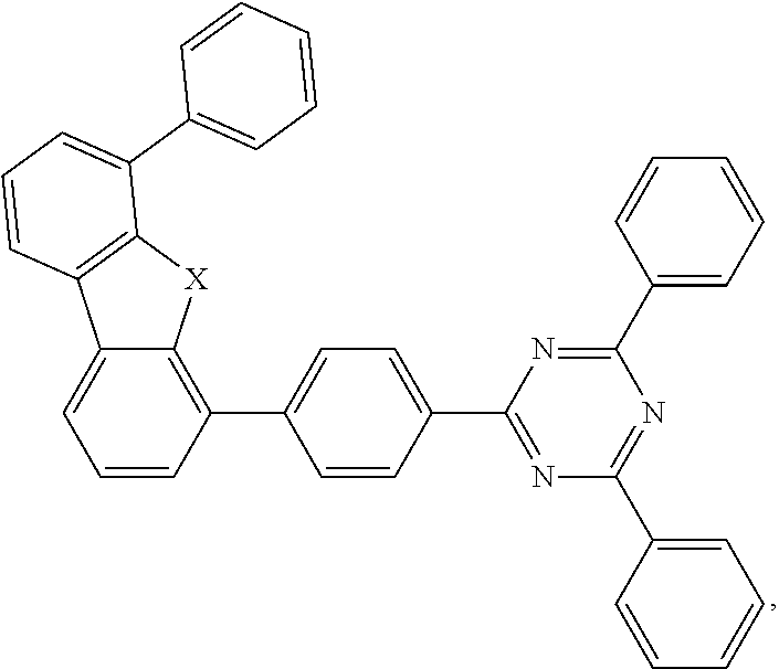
C1=CC(C2=CC=C(C3=NC(C4=CC=CC=C4)=NC(C4=CC=CC=C4)=N3)C=C2)=C2C(=C1)C1=C([X]2)C(C2=CC=CC=C2)=CC=C1
